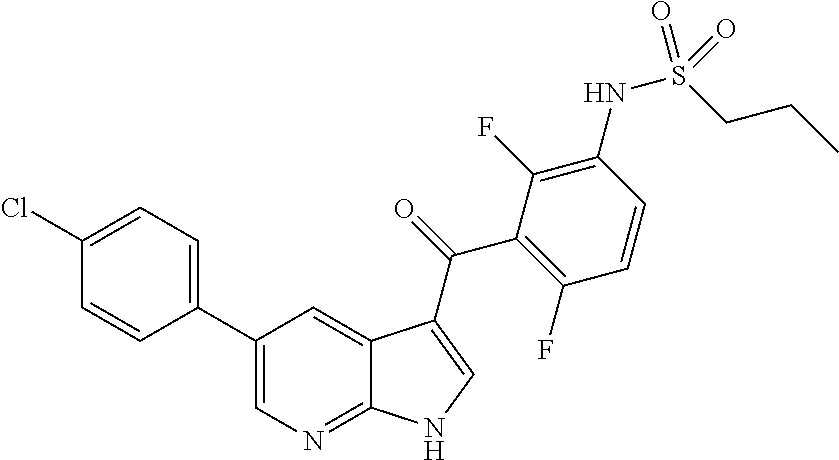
C1(C2=CN=C3C(=C2)C(C(=O)C2=C(F)C=CC(NS(CCC)(=O)=O)=C2F)=CN3)=CC=C(Cl)C=C1
